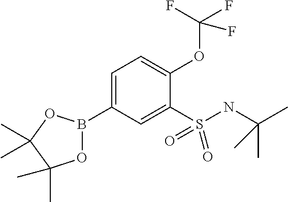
C1=C(B2OC(C)(C)C(C)(C)O2)C=C(S(=O)(=O)NC(C)(C)C)C(OC(F)(F)F)=C1
